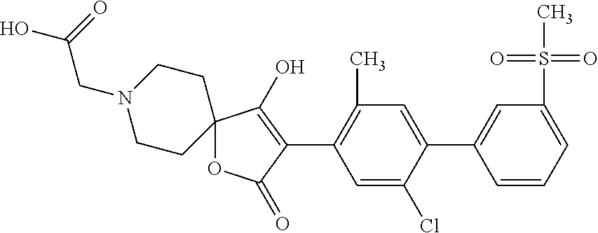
C12(OC(=O)C(C3=C(C)C=C(C4=CC(S(C)(=O)=O)=CC=C4)C(Cl)=C3)=C1O)CCN(CC(=O)O)CC2
